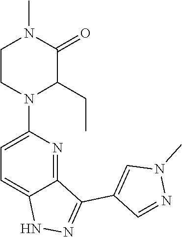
C12=NC(N3C(CC)C(=O)N(C)CC3)=CC=C1NN=C2C1=CN(C)N=C1
